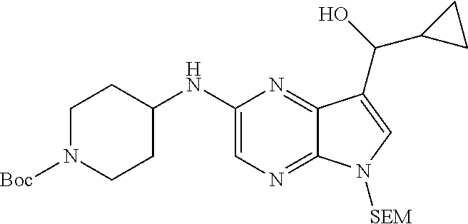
C1=C(NC2CCN([Boc])CC2)N=C2C(=N1)N([SEM])C=C2C(O)C1CC1
